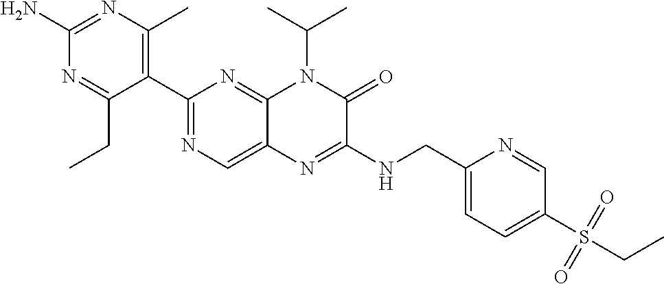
C1(C2=NC=C3C(=N2)N(C(C)C)C(=O)C(NCC2=CC=C(S(CC)(=O)=O)C=N2)=N3)=C(C)N=C(N)N=C1CC
